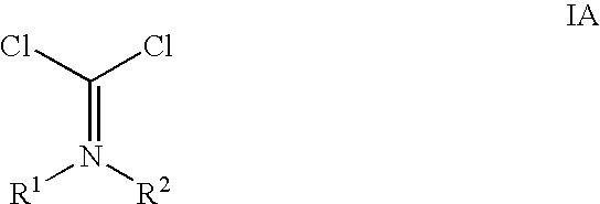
C(=N([R2])[R1])(Cl)Cl
